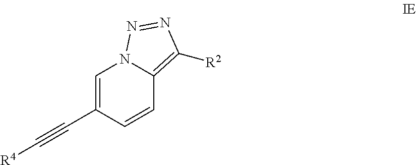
[R4]C#CC1=CN2C(=C([R2])N=N2)C=C1
